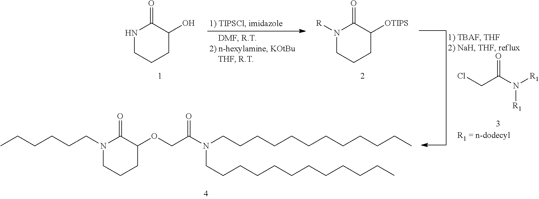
N1(CCCCCC)CCCC(OCC(N(CCCCCCCCCCCC)CCCCCCCCCCCC)=O)C1=O.N1CCCC(O)C1=O.N1([R])CCCC([OTIPS])C1=O.ClCC(N([R1])[R1])=O
